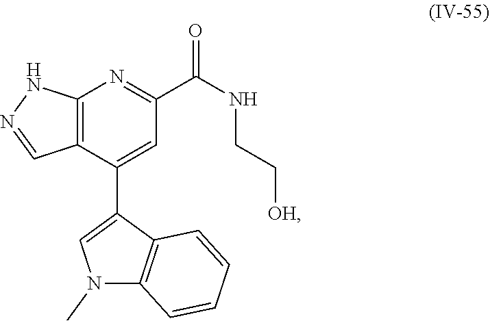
C12=C(C(C3=CN(C)C4=C3C=CC=C4)=CC(C(NCC[OH])=O)=N1)C=NN2
